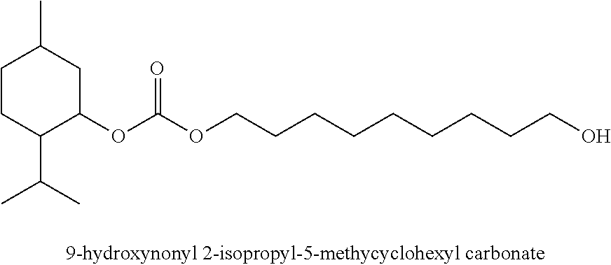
C1CC(C(C)C)C(OC(OCCCCCCCCCO)=O)CC1C
